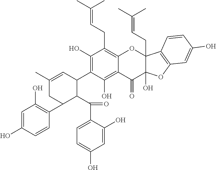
CC1=CC(C2=C(O)C(CC=C(C)C)=C3C(=C2O)C(=O)C2(O)C(CC=C(C)C)(O3)C3=C(O2)C=C(O)C=C3)C(C(=O)C2=CC=C(O)C=C2O)C(C2=C(O)C=C(O)C=C2)C1
